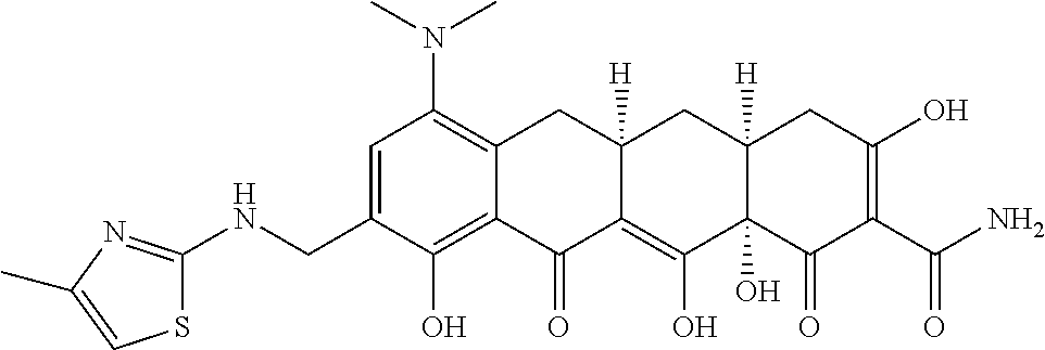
C1=C(CNC2=NC(C)=CS2)C(O)=C2C(=C1N(C)C)CC1([H])C(=C(O)C3(O)C([H])(C1)CC(O)=C(C(N)=O)C3=O)C2=O
